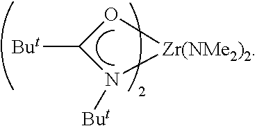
[But]C1N([But])[Zr(NMe2)2]O1
